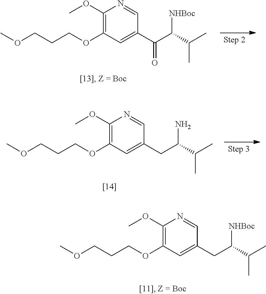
O(CCCOC1=C(OC)N=CC(CC([NHBoc])C(C)C)=C1)C.O(CCCOC1=C(OC)N=CC(C(C([NHBoc])C(C)C)=O)=C1)C.O(CCCOC1=C(OC)N=CC(CC(N)C(C)C)=C1)C
